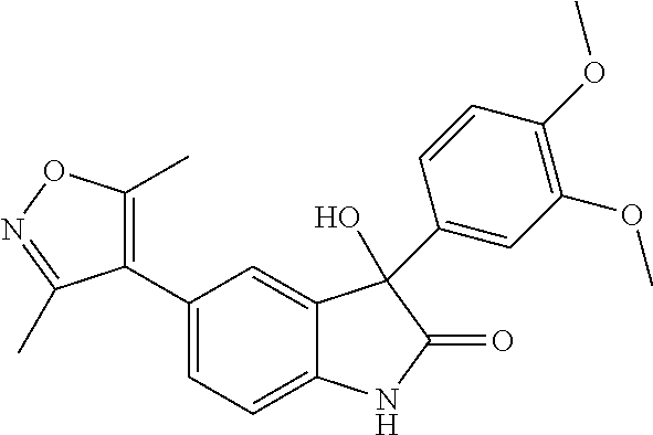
C1(C2=CC=C3C(=C2)C(C2=CC(OC)=C(OC)C=C2)(O)C(=O)N3)=C(C)ON=C1C
